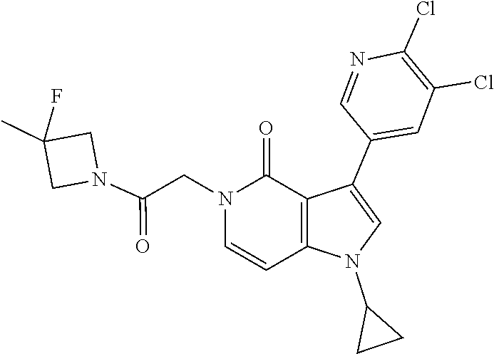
C1=CN(CC(N2CC(C)(F)C2)=O)C(=O)C2=C1N(C1CC1)C=C2C1=CC(Cl)=C(Cl)N=C1
